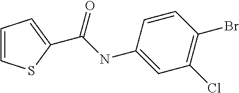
C1=CSC(C(=O)NC2=CC(Cl)=C(Br)C=C2)=C1
